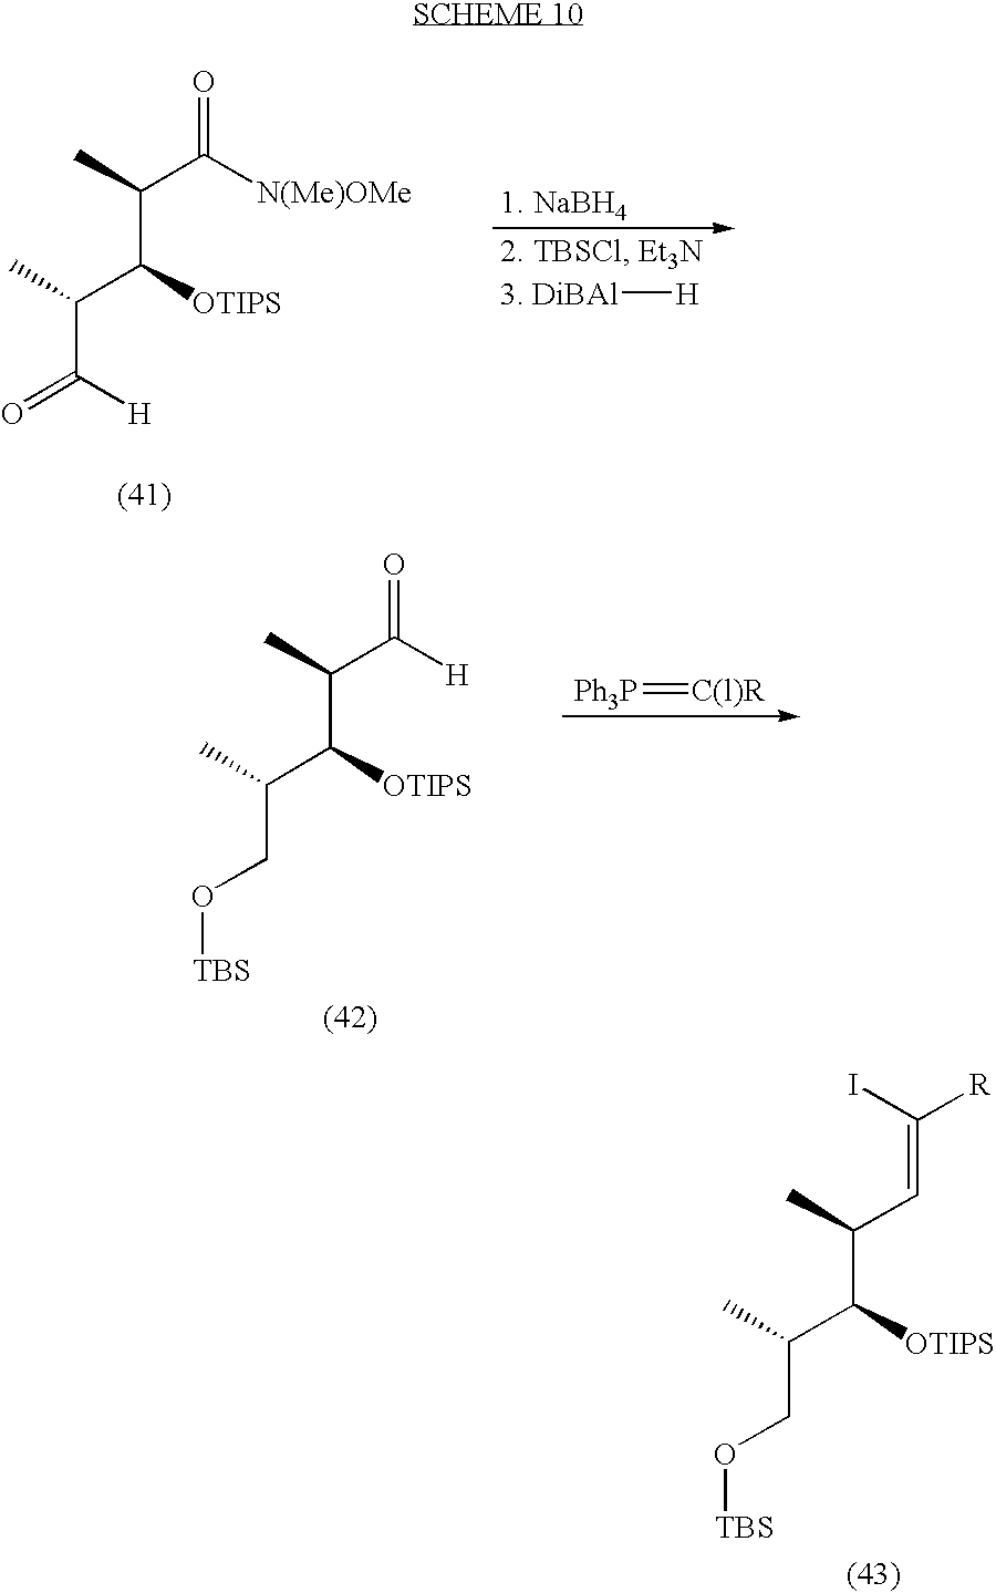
C(C([OTIPS])C(CO[TBS])C)(C)C=C(I)[R].C(C([OTIPS])C(CO[TBS])C)(C)C([H])=O.[Ph3P]=[C(l)R].C(C([OTIPS])C(C([H])=O)C)(C)C([N(Me)OMe])=O.[3. DiBAl][H]
